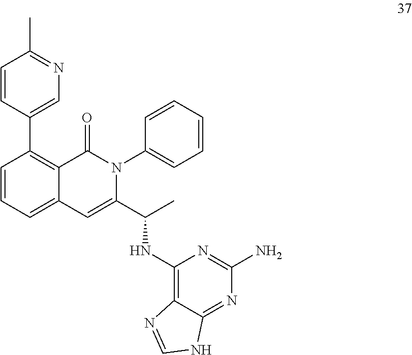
C1=C(C(C)NC2=C3C(=NC(N)=N2)NC=N3)N(C2=CC=CC=C2)C(=O)C2=C(C3=CN=C(C)C=C3)C=CC=C12
